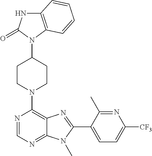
C12=C(N(C3CCN(C4=C5C(=NC=N4)N(C)C(C4=CC=C([CF3])N=C4C)=N5)CC3)C(=O)N1)C=CC=C2
